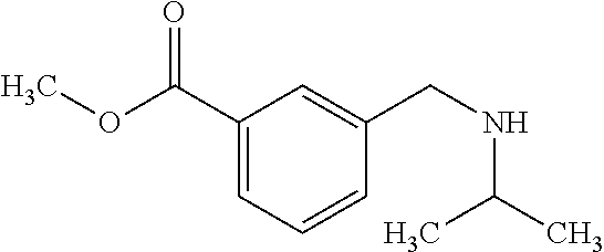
C1(C(OC)=O)=CC=CC(CNC(C)C)=C1
